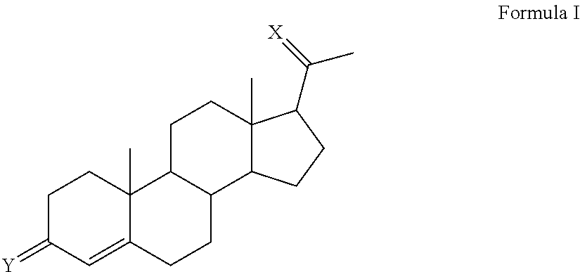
C1C(=[Y])C=C2C(C)(C1)C1C(CC2)C2C(C)(CC1)C(C(=[X])C)CC2
